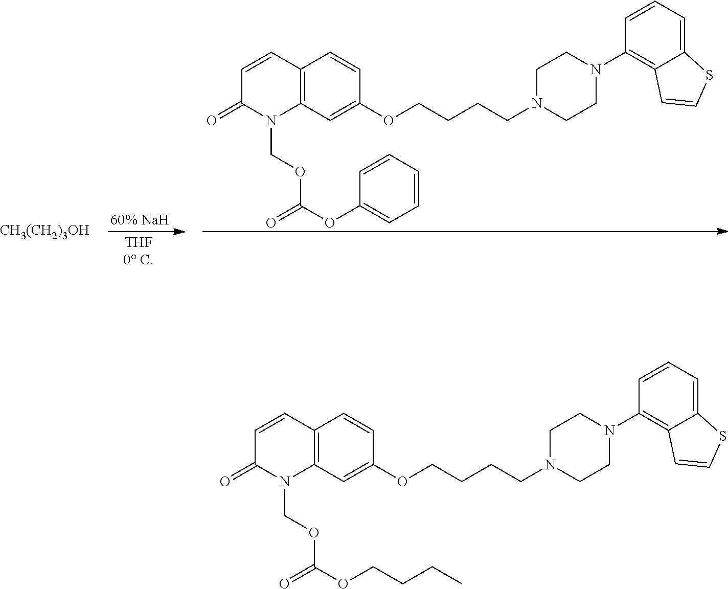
C12=C(C=C(OCCCCN3CCN(C4=C5C(=CC=C4)SC=C5)CC3)C=C1)N(COC(OC1=CC=CC=C1)=O)C(=O)C=C2.[CH3(CH2)3OH].C12=C(C=C(OCCCCN3CCN(C4=C5C(=CC=C4)SC=C5)CC3)C=C1)N(COC(OCCCC)=O)C(=O)C=C2
